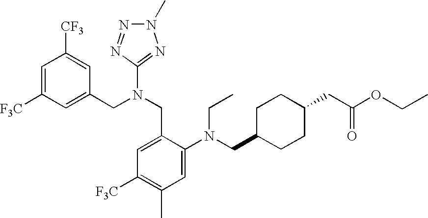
C1=C([F3C])C=C(CN(CC2=CC([F3C])=C(C)C=C2N(CC2CCC(CC(OCC)=O)CC2)CC)C2=NN(C)N=N2)C=C1[CF3]
